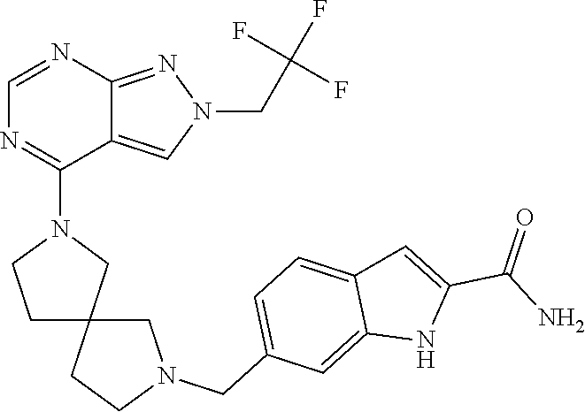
C12=NN(CC(F)(F)F)C=C1C(N1CCC3(C1)CCN(CC1=CC=C4C(=C1)NC(C(=O)N)=C4)C3)=NC=N2
